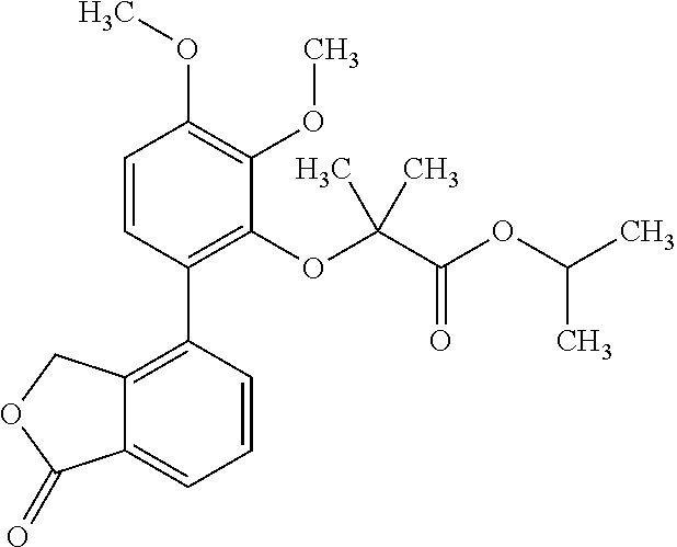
C12=C(C3=C(OC(C(OC(C)C)=O)(C)C)C(OC)=C(OC)C=C3)C=CC=C1C(=O)OC2
